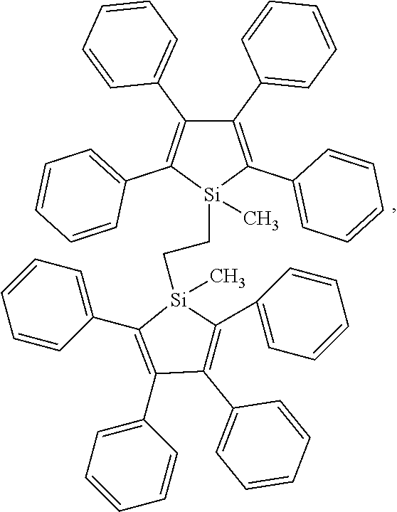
C1(C2=CC=CC=C2)=C(C2=CC=CC=C2)[Si](CC[Si]2(C)C(C3=CC=CC=C3)=C(C3=CC=CC=C3)C(C3=CC=CC=C3)=C2C2=CC=CC=C2)(C)C(C2=CC=CC=C2)=C1C1=CC=CC=C1
